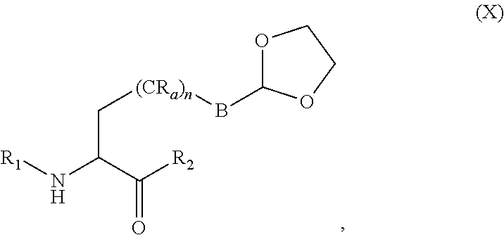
C([(CRa)n]BC1OCCO1)C(N[R1])C([R2])=O
